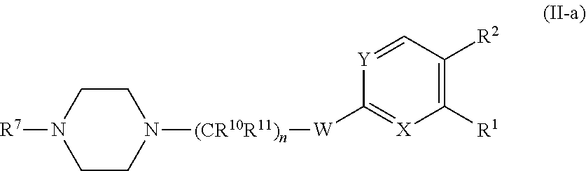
C1CN([R7])CCN1[(CR10R11)n][W]C1=[X]C([R1])=C([R2])C=[Y]1
